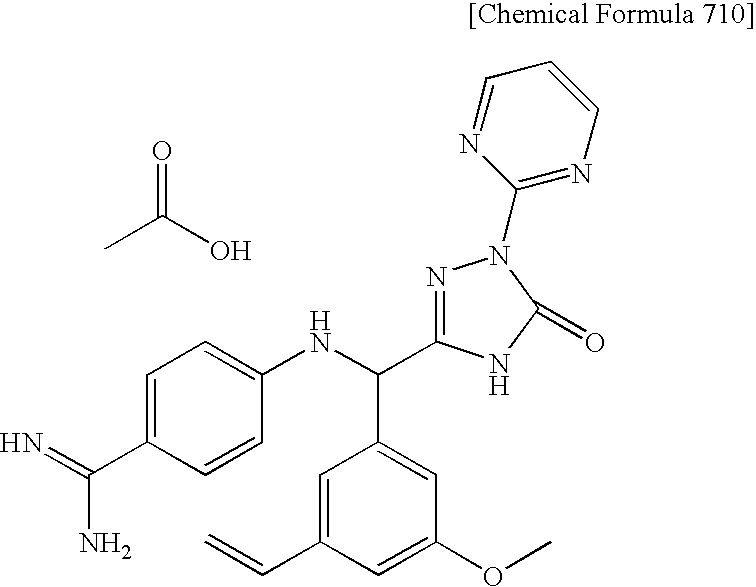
C1=C(C(N)=N)C=CC(NC(C2=CC(OC)=CC(C=C)=C2)C2=NN(C3=NC=CC=N3)C(=O)N2)=C1.CC(O)=O
